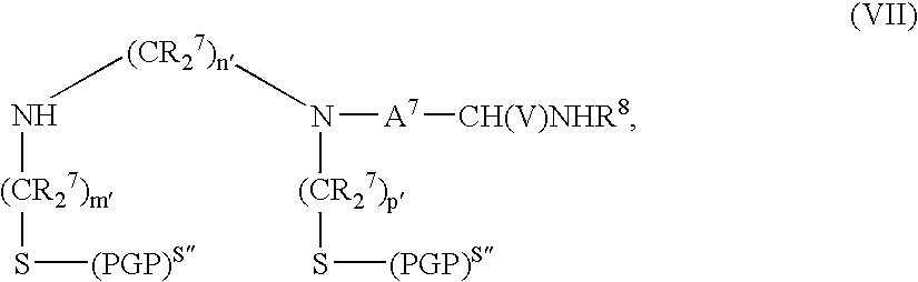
S([(PGP)S])[(CR27)m]N[(CR27)n]N([(CR27)p]S[(PGP)S])[A7][CH(V)NHR8]
